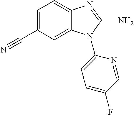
C12=CC(C#N)=CC=C1N=C(N)N2C1=CC=C(F)C=N1
